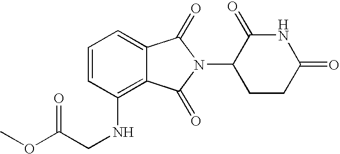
C(NC1=C2C(=CC=C1)C(=O)N(C1CCC(=O)NC1=O)C2=O)C(OC)=O
